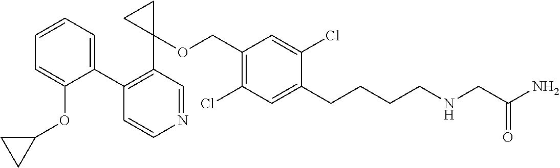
C1=CC=C(C2=C(C3(OCC4=C(Cl)C=C(CCCCNCC(N)=O)C(Cl)=C4)CC3)C=NC=C2)C(OC2CC2)=C1
